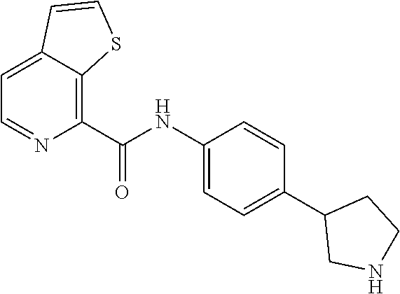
C1(NC(C2=C3C(=CC=N2)C=CS3)=O)=CC=C(C2CNCC2)C=C1
